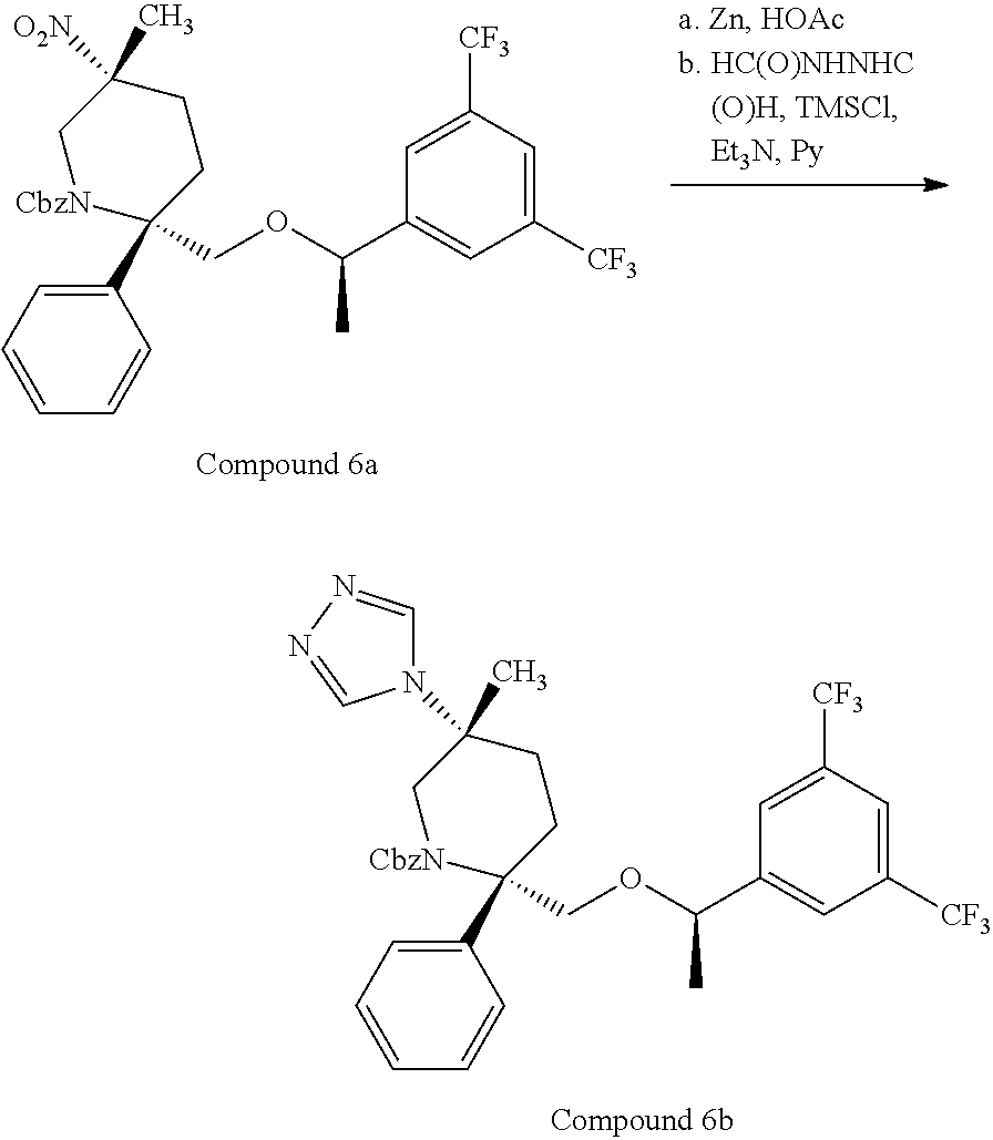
C1(C2(COC(C3=CC([CF3])=CC([CF3])=C3)C)CCC([O2N])(C)C[CbzN]2)=CC=CC=C1.C1(C2(COC(C3=CC([CF3])=CC([CF3])=C3)C)CCC(C)(N3C=NN=C3)C[CbzN]2)=CC=CC=C1
